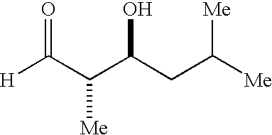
[H]C(C(C(CC([Me])[Me])O)[Me])=O
